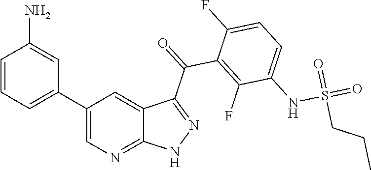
C1=CC=C(C2=CN=C3C(=C2)C(C(=O)C2=C(F)C(NS(=O)(=O)CCC)=CC=C2F)=NN3)C=C1N
